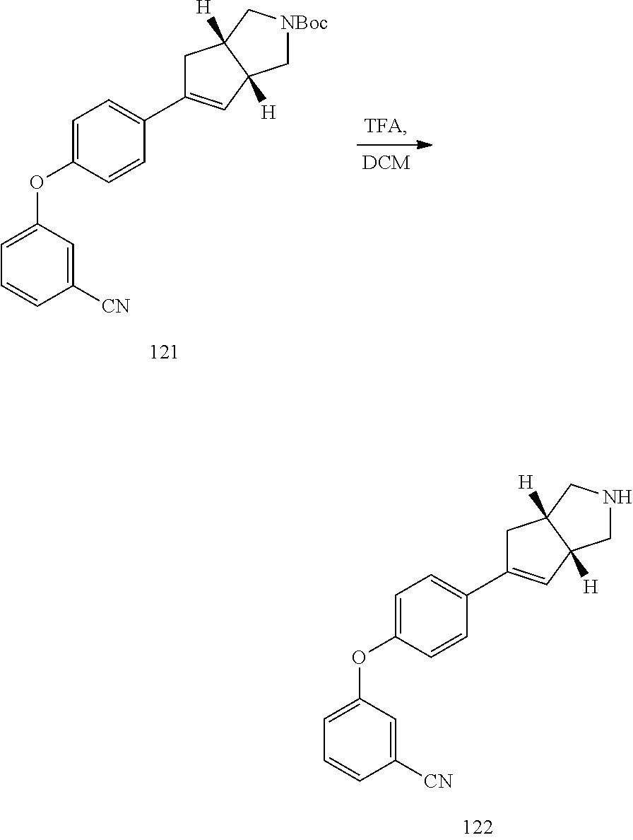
C1=C(OC2=CC=CC([CN])=C2)C=CC(C2=CC3([H])C[NBoc]CC3([H])C2)=C1.C1=C(OC2=CC=CC([CN])=C2)C=CC(C2=CC3([H])CNCC3([H])C2)=C1
